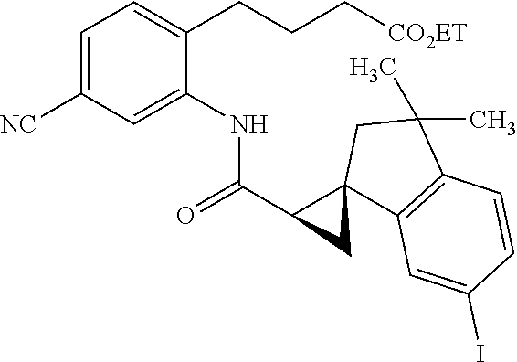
C1=C([NC])C=C(NC(C2C3(C2)C2=C(C(C)(C)C3)C=CC(I)=C2)=O)C(CCC[CO2ET])=C1
